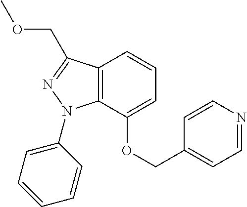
C1=C(OCC2=CC=NC=C2)C2=C(C=C1)C(COC)=NN2C1=CC=CC=C1
